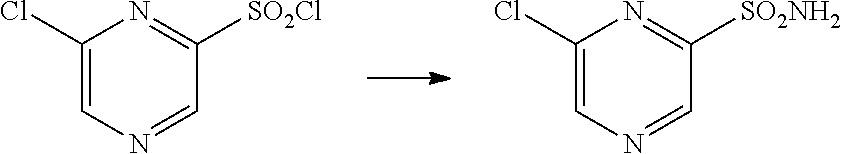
C1(Cl)=CN=CC([SO2Cl])=N1.C1(Cl)=CN=CC([SO2NH2])=N1
